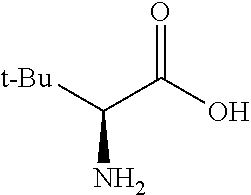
C(N)([t-Bu])C(O)=O
